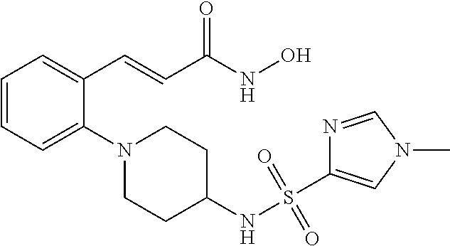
C1=CC=C(N2CCC(NS(C3=CN(C)C=N3)(=O)=O)CC2)C(C=CC(NO)=O)=C1
